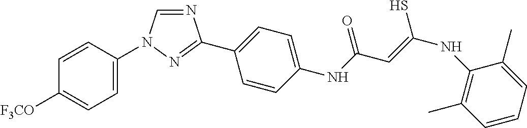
N1=CN(C2=CC=C([F3CO])C=C2)N=C1C1=CC=C(NC(C=C(S)NC2=C(C)C=CC=C2C)=O)C=C1
